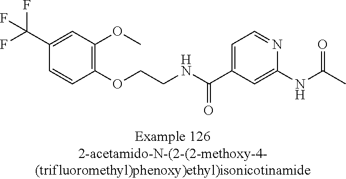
C1(C(F)(F)F)=CC(OC)=C(OCCNC(C2=CC=NC(NC(C)=O)=C2)=O)C=C1
